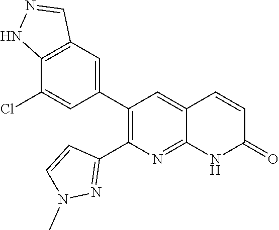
C12=C(C=C(C3=C(C4=NN(C)C=C4)N=C4C(=C3)C=CC(=O)N4)C=C1Cl)C=NN2
